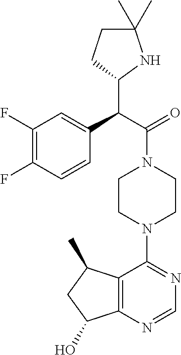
C1(F)=C(F)C=CC(C(C(=O)N2CCN(C3=NC=NC4=C3C(C)CC4O)CC2)C2NC(C)(C)CC2)=C1
